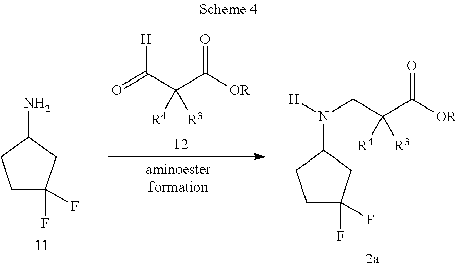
O=C(C(C([OR])=O)([R4])[R3])[H].C1C(F)(F)CC(N(CC(C([OR])=O)([R4])[R3])[H])C1.C1C(F)(F)CC(N)C1
